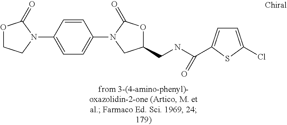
C1=CC(N2CCOC2=O)=CC=C1N1C(=O)OC(CNC(=O)C2=CC=C(Cl)S2)C1
